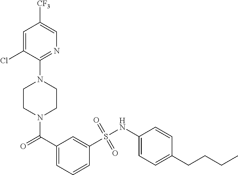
N1(C(=O)C2=CC=CC(S(NC3=CC=C(CCCC)C=C3)(=O)=O)=C2)CCN(C2=NC=C([CF3])C=C2Cl)CC1
